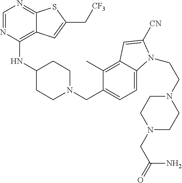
C1=NC(NC2CCN(CC3=CC=C4C(=C3C)C=C([CN])N4CCN3CCN(CC(N)=O)CC3)CC2)=C2C(=N1)SC(C[CF3])=C2
